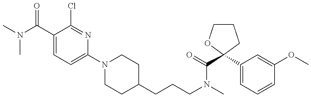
CN(C(C1=CC=C(N2CCC(CCCN(C)C(=O)C3(C4=CC=CC(OC)=C4)OCCC3)CC2)N=C1Cl)=O)C
